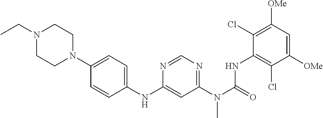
C1(Cl)=C([OMe])C=C([OMe])C(Cl)=C1NC(N(C1=NC=NC(NC2=CC=C(N3CCN(CC)CC3)C=C2)=C1)C)=O
